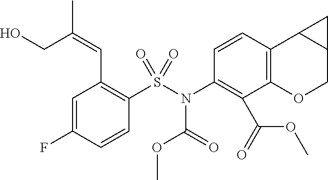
C1(N(S(C2=C(C=C(CO)C)C=C(F)C=C2)(=O)=O)C(OC)=O)=C(C(OC)=O)C2=C(C3C(CO2)C3)C=C1
